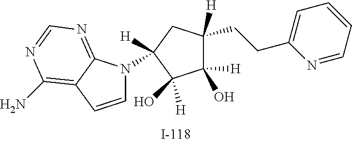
C1([H])(O)C([H])(CCC2=CC=CC=N2)CC([H])(N2C=CC3=C(N)N=CN=C23)C1([H])O
